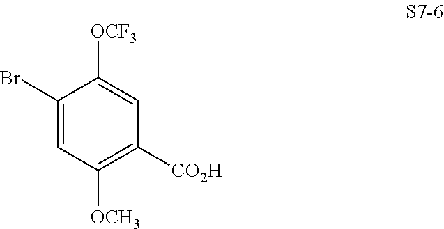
C1(Br)=CC([OCH3])=C([CO2H])C=C1[OCF3]
